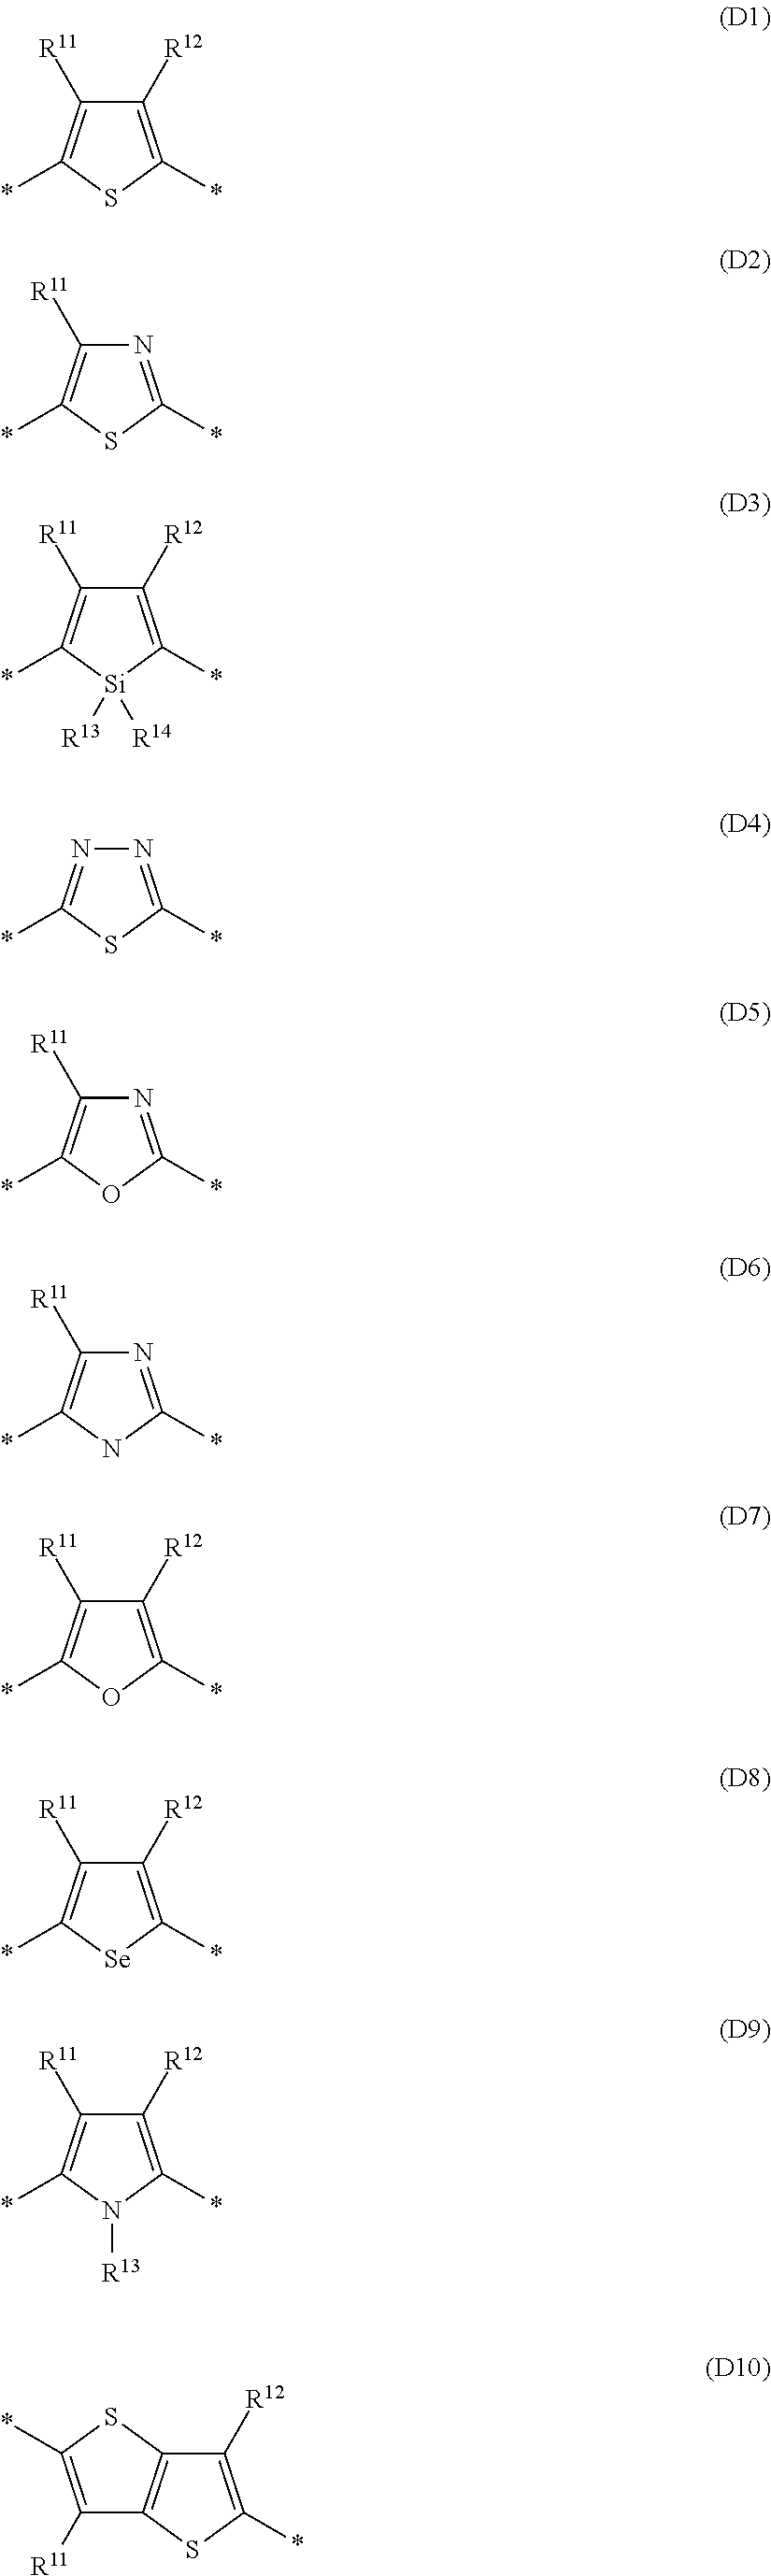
C1([R11])=C(*)SC(*)=C1[R12].C1([R11])=C(*)SC(*)=N1.C1([R11])=C(*)[Si]([R13])([R14])C(*)=C1[R12].N1=C(*)SC(*)=N1.C1([R11])=C(*)OC(*)=N1.C1([R11])=C(*)NC(*)=N1.C1([R11])=C(*)OC(*)=C1[R12].C1([R11])=C(*)[Se]C(*)=C1[R12].C1([R11])=C(*)N([R13])C(*)=C1[R12].C12=C(SC(*)=C1[R12])C([R11])=C(*)S2
